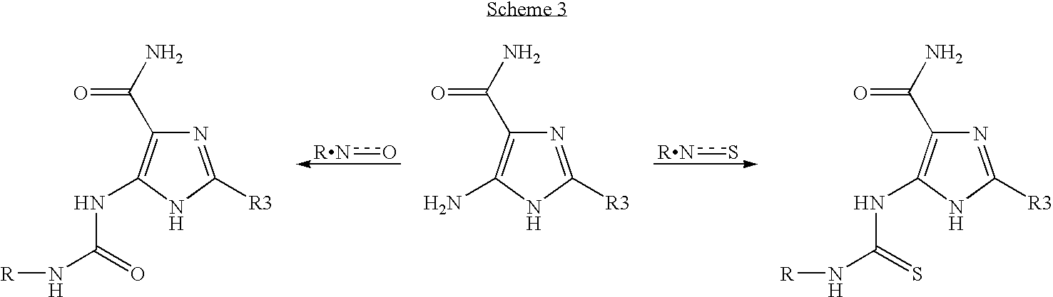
N1=C([R3])NC(NC(=O)N[R])=C1C(N)=O.[RN]o.N1=C([R3])NC(N)=C1C(N)=O.[RN]s.N1=C([R3])NC(NC(N[R])=S)=C1C(N)=O
